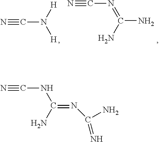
N#CN([H])[H].N#CN=C(N)N.N#CNC(=NC(N)=N)N
